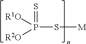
P(S[M])([R2O])([R1O])=S
